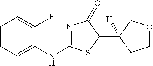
N1=C(NC2=CC=CC=C2F)SC(C2([H])CCOC2)C1=O
